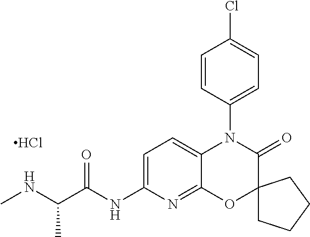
C1=CC(N2C3=CC=C(NC(C(NC)C)=O)N=C3OC3(C2=O)CCCC3)=CC=C1Cl.Cl
